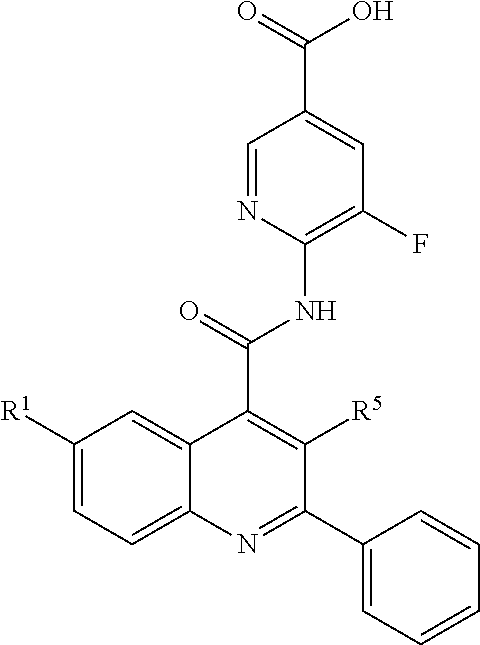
C1([R1])=CC=C2N=C(C3=CC=CC=C3)C([R5])=C(C(=O)NC3=C(F)C=C(C(=O)O)C=N3)C2=C1
